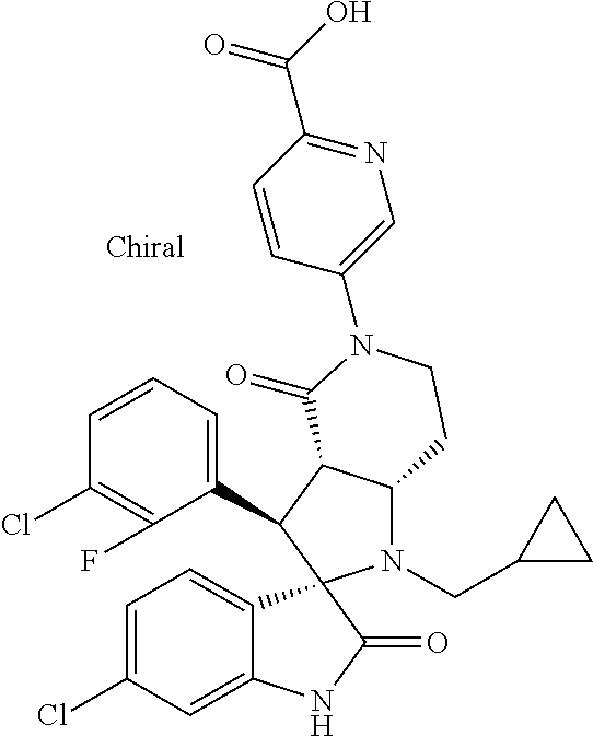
C1(C2C3C(N(CC4CC4)C24C2=CC=C(Cl)C=C2NC4=O)CCN(C2=CN=C(C(O)=O)C=C2)C3=O)=CC=CC(Cl)=C1F
